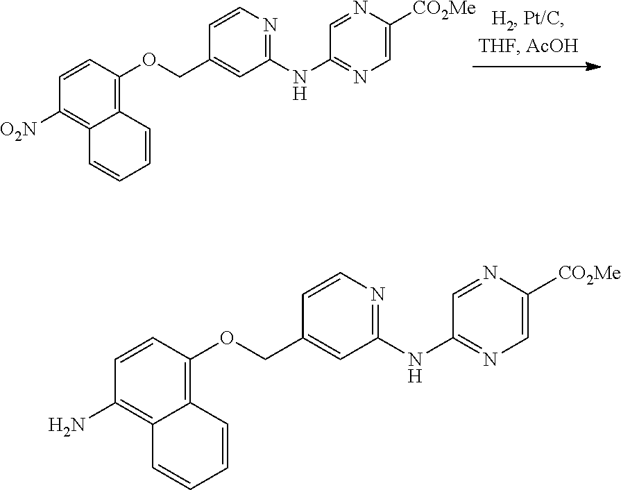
C1=CC(OCC2=CC(NC3=NC=C([CO2Me])N=C3)=NC=C2)=C2C(=C1[O2N])C=CC=C2.C1=CC(OCC2=CC(NC3=NC=C([CO2Me])N=C3)=NC=C2)=C2C(=C1N)C=CC=C2
